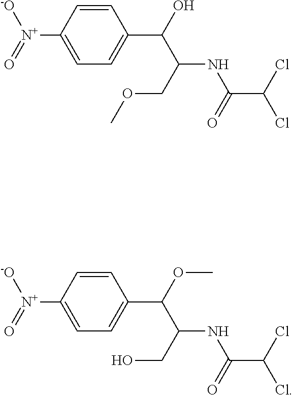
C1=CC([N+](=O)[-O])=CC=C1C(O)C(COC)NC(C(Cl)Cl)=O.C1=CC([N+](=O)[-O])=CC=C1C(OC)C(CO)NC(C(Cl)Cl)=O
